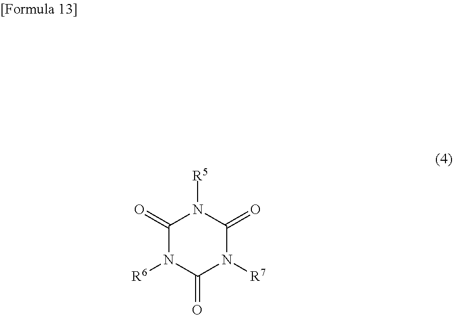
C1(=O)N([R6])C(=O)N([R7])C(=O)N1[R5]
